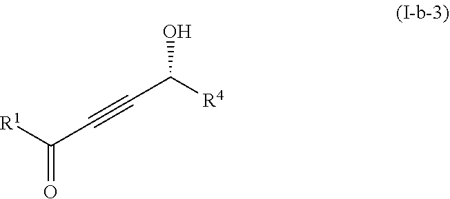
[R1]C(C#CC(O)[R4])=O
